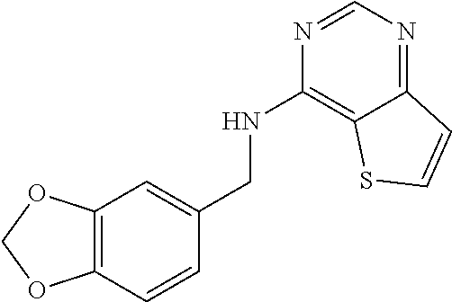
C12=C(OCO1)C=C(CNC1=C3C(=NC=N1)C=CS3)C=C2
